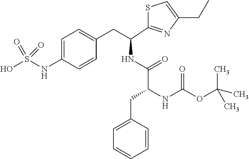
C1=C(NS(O)(=O)=O)C=CC(CC(NC(=O)C(NC(OC(C)(C)C)=O)CC2=CC=CC=C2)C2=NC(CC)=CS2)=C1
